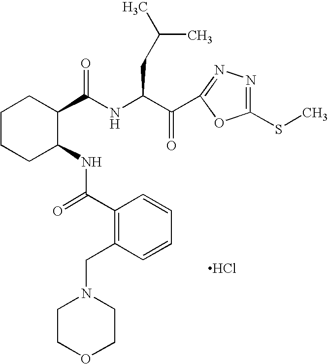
C1CCC(NC(C2=C(CN3CCOCC3)C=CC=C2)=O)C(C(NC(C(=O)C2=NN=C(SC)O2)CC(C)C)=O)C1.Cl
